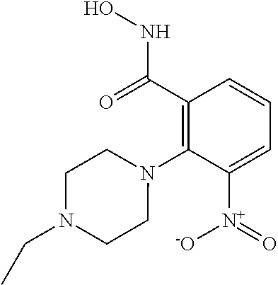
C1=C([N+]([O-])=O)C(N2CCN(CC)CC2)=C(C(NO)=O)C=C1
